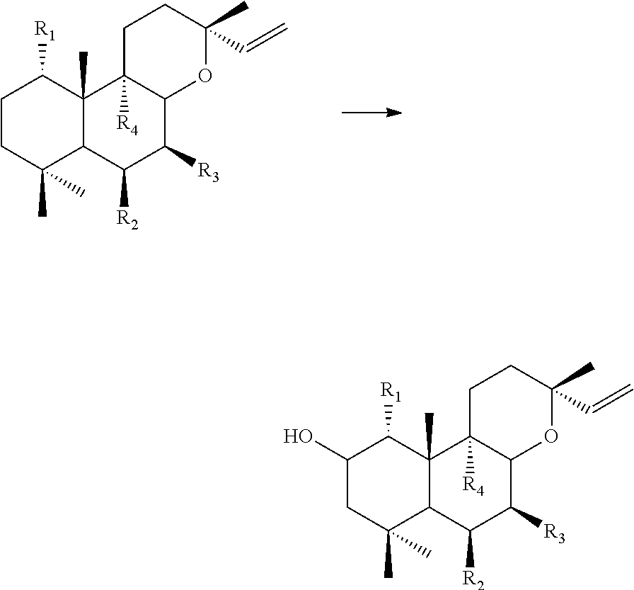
C1CC(C)(C)C2C(C)(C1[R1])C1([R4])C(C([R3])C2[R2])OC(C)(C=C)CC1.C1(O)CC(C)(C)C2C(C)(C1[R1])C1([R4])C(C([R3])C2[R2])OC(C)(C=C)CC1
